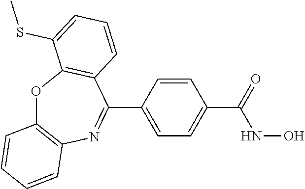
O=C(C1=CC=C(C2=NC3=C(OC4=C2C=CC=C4SC)C=CC=C3)C=C1)NO
